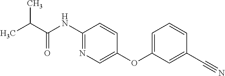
CC(C(NC1=NC=C(OC2=CC=CC(C#N)=C2)C=C1)=O)C
